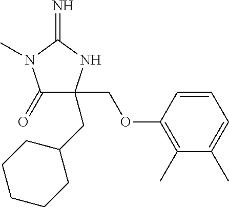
C1(=O)C(COC2=C(C)C(C)=CC=C2)(CC2CCCCC2)NC(=N)N1C
